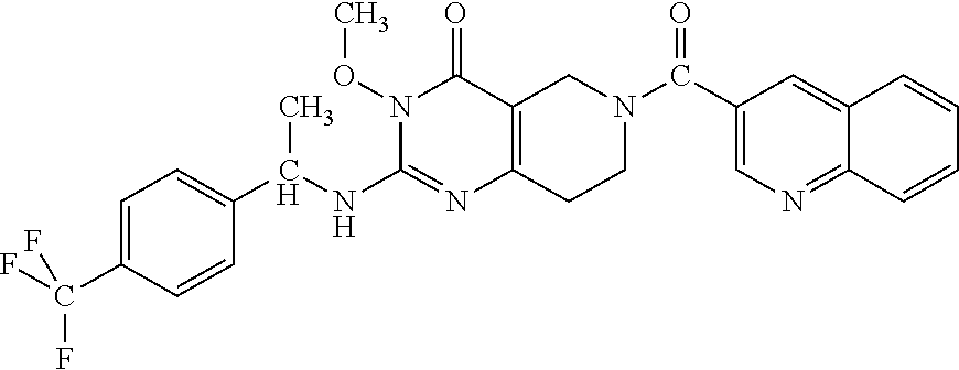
N1(OC)C(NC(C2=CC=C(C(F)(F)F)C=C2)C)=NC2=C(C1=O)CN(C(C1=CN=C3C(=C1)C=CC=C3)=O)CC2
